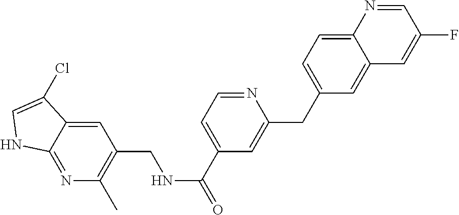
C1(CC2=CC=C3C(=C2)C=C(F)C=N3)=CC(C(=O)NCC2=C(C)N=C3C(=C2)C(Cl)=CN3)=CC=N1
